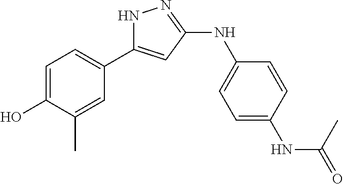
C1=C(O)C(C)=CC(C2=CC(NC3=CC=C(NC(=O)C)C=C3)=NN2)=C1
